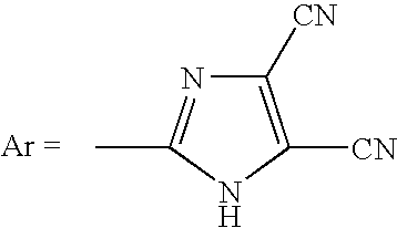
C1([CN])=C([CN])NC(C)=N1
